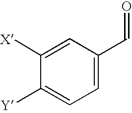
C1([X])=CC(C=O)=CC=C1[Y]
